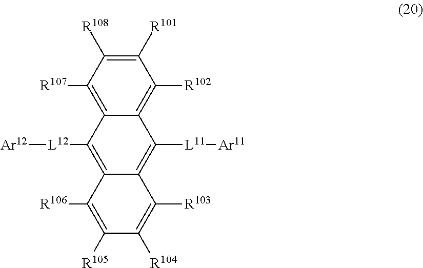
C1([R101])=C([R108])C([R107])=C2C(=C1[R102])C([L11][Ar11])=C1C(=C2[L12][Ar12])C([R106])=C([R105])C([R104])=C1[R103]
